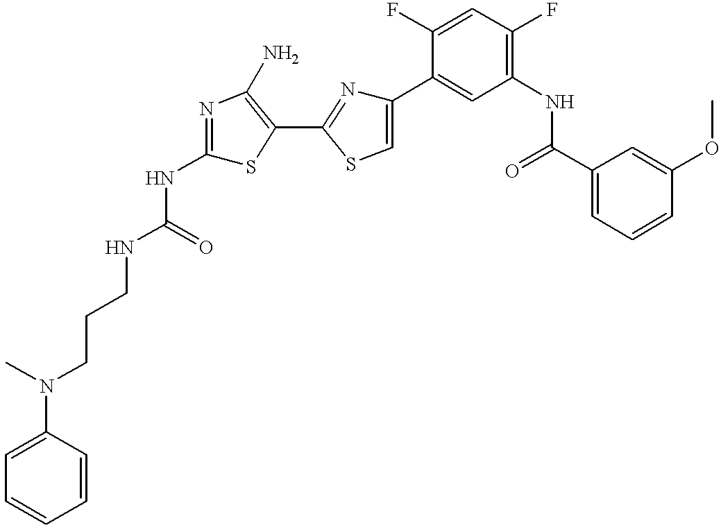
N(C1=NC(N)=C(C2=NC(C3=CC(NC(C4=CC=CC(OC)=C4)=O)=C(F)C=C3F)=CS2)S1)C(NCCCN(C)C1=CC=CC=C1)=O
